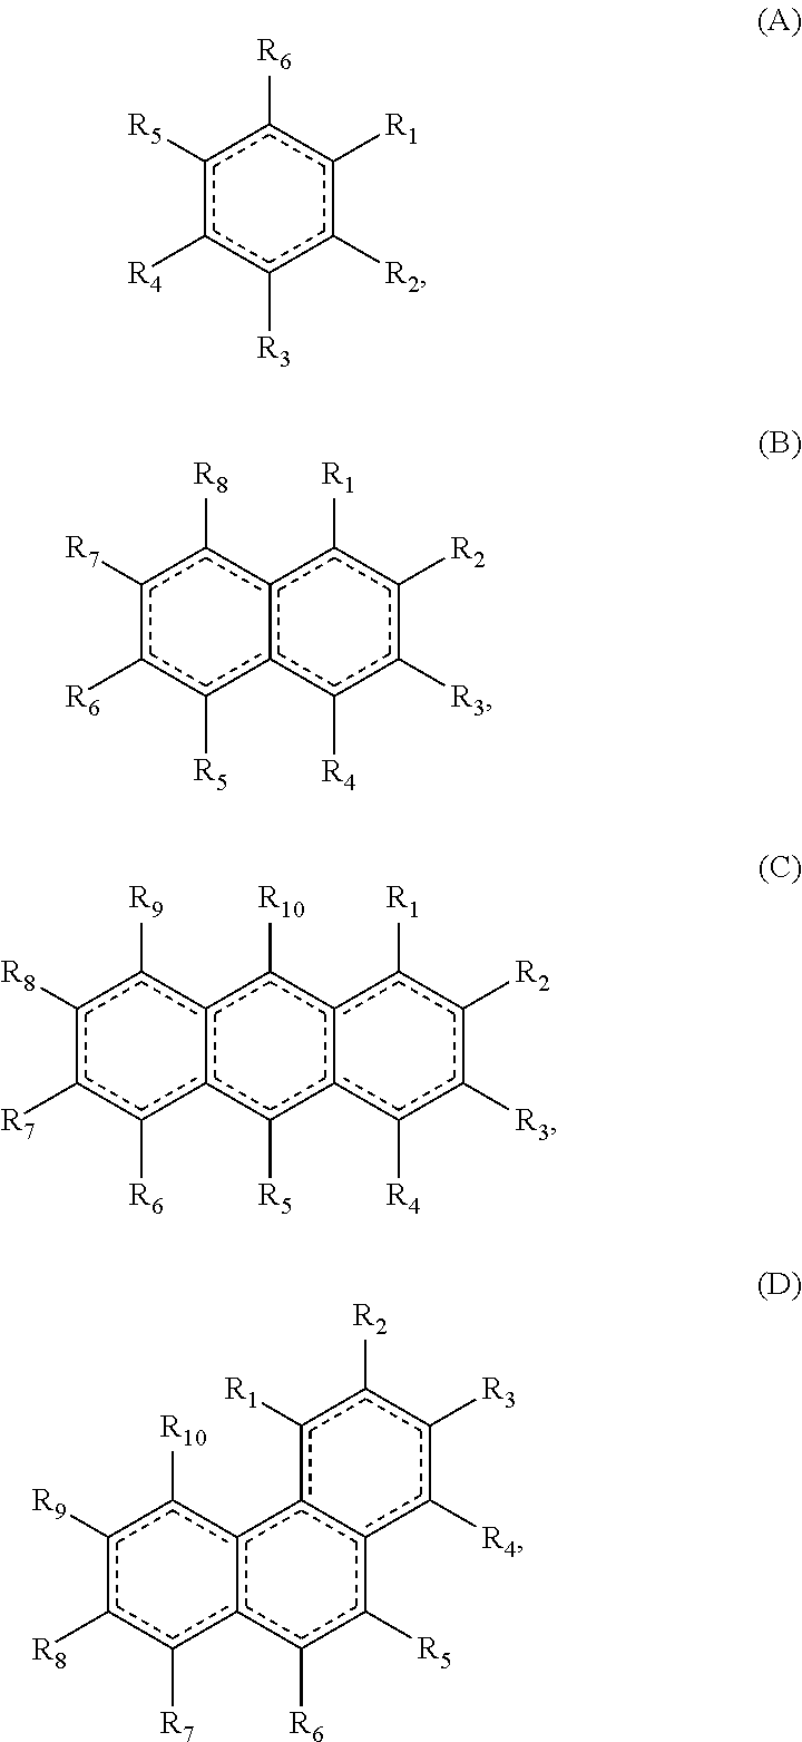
c1([R5])c([R4])c([R3])c([R2])c([R1])c1[R6].c12c(c([R4])c([R3])c([R2])c1[R1])c([R5])c([R6])c([R7])c2[R8].c12c(c([R4])c([R3])c([R2])c1[R1])c([R5])c1c(c2[R10])c([R9])c([R8])c([R7])c1[R6].c12c(c([R6])c([R5])c3c1c([R1])c([R2])c([R3])c3[R4])c([R7])c([R8])c([R9])c2[R10]
